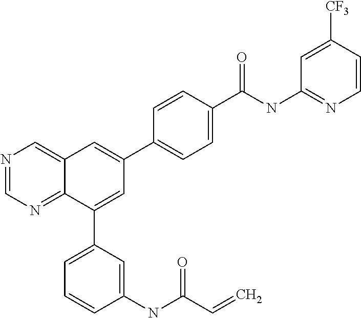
C1(C(NC2=NC=CC([CF3])=C2)=O)=CC=C(C2=CC3=CN=CN=C3C(C3=CC=CC(NC(C=C)=O)=C3)=C2)C=C1
